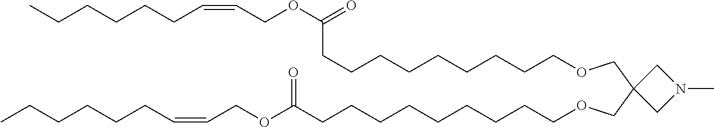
N1(C)CC(COCCCCCCCCCC(OCC=CCCCCCC)=O)(COCCCCCCCCCC(OCC=CCCCCCC)=O)C1
